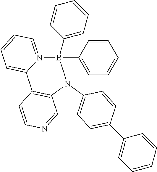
C12=NC=CC3=C1N(C1=C2C=C(C2=CC=CC=C2)C=C1)B(C1=CC=CC=C1)(C1=CC=CC=C1)N1=CC=CC=C31
